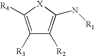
C1([R3])=C([R4])[X]C(N[R1])=C1[R2]
